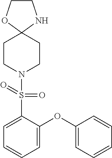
C1COC2(N1)CCN(S(C1=CC=CC=C1OC1=CC=CC=C1)(=O)=O)CC2
